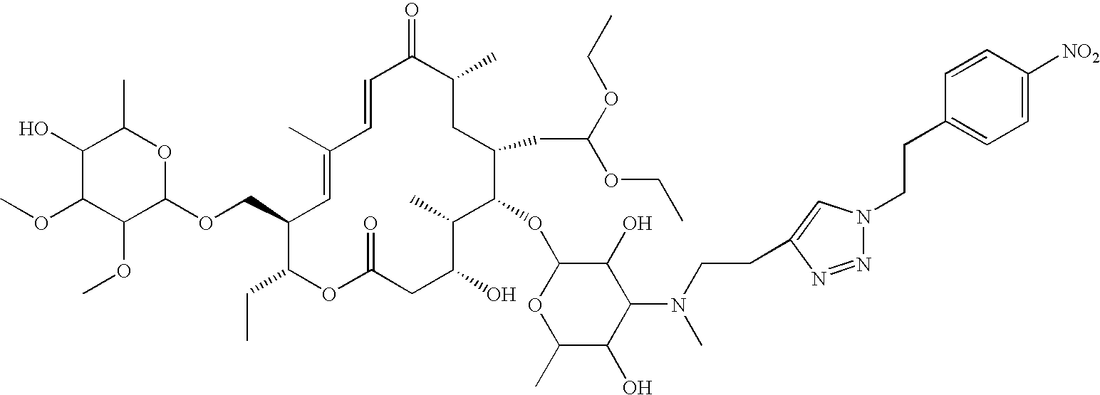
C1=CC(C)=CC(COC2OC(C)C(O)C(OC)C2OC)C(CC)OC(=O)CC(O)C(C)C(OC2OC(C)C(O)C(N(C)CCC3=CN(CCC4=CC=C([NO2])C=C4)N=N3)C2O)C(CC(OCC)OCC)CC(C)C1=O
